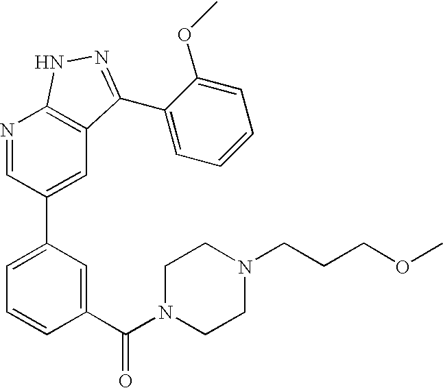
N1=CC(C2=CC=CC(C(N3CCN(CCCOC)CC3)=O)=C2)=CC2=C1NN=C2C1=CC=CC=C1OC
